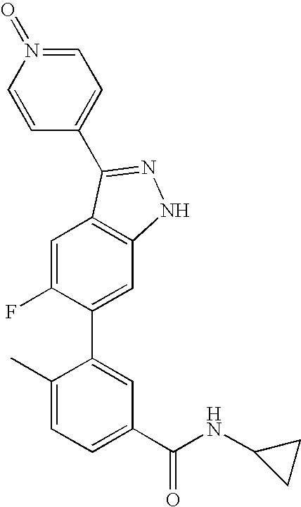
C1(C)=CC=C(C(NC2CC2)=O)C=C1C1=CC2=C(C=C1F)C(C1=CC=N(=O)C=C1)=NN2
